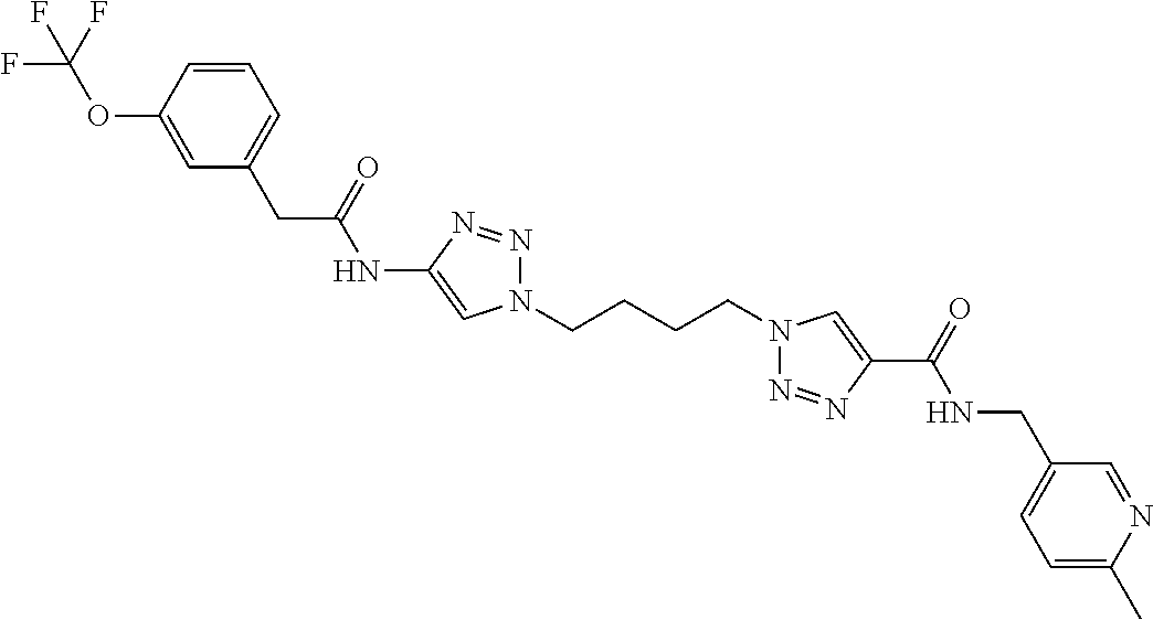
C1(NC(CC2=CC=CC(OC(F)(F)F)=C2)=O)=CN(CCCCN2N=NC(C(=O)NCC3=CC=C(C)N=C3)=C2)N=N1
